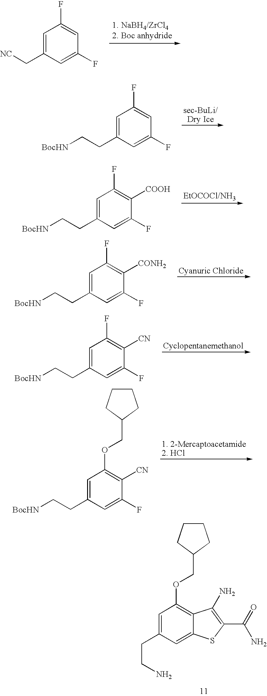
C1=C(CCN)C=C2C(=C1OCC1CCCC1)C(N)=C(C(N)=O)S2.C1=C(C[NC])C=C(F)C=C1F.C1=C(CC[BocHN])C=C(F)C=C1F.C1=C(CC[BocHN])C=C(F)C([COOH])=C1F.C1=C(CC[BocHN])C=C(F)C([CONH2])=C1F.C1=C(CC[BocHN])C=C(F)C([CN])=C1F.C1=C(CC[BocHN])C=C(F)C([CN])=C1OCC1CCCC1
